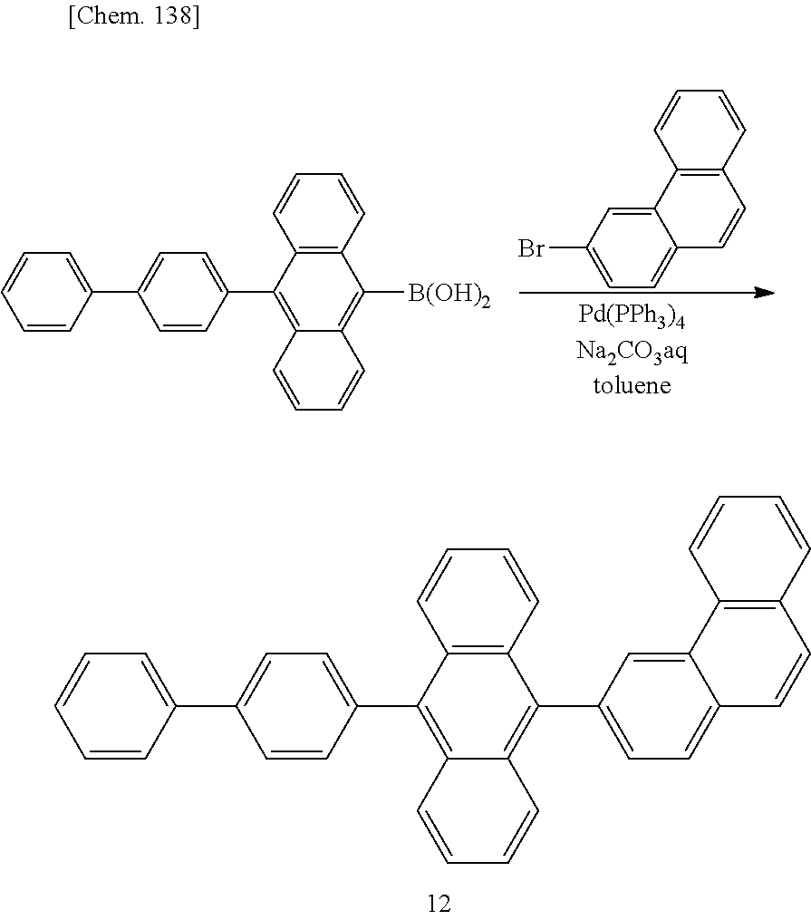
BrC1=CC=C2C=CC3=C(C2=C1)C=CC=C3.C1=CC(C2=C3C(=C([B(OH)2])C4=C2C=CC=C4)C=CC=C3)=CC=C1C1=CC=CC=C1.C1=CC(C2=C3C(=C(C4=CC=C5C=CC6=C(C5=C4)C=CC=C6)C4=C2C=CC=C4)C=CC=C3)=CC=C1C1=CC=CC=C1
